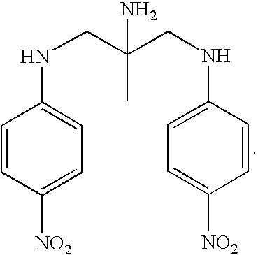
N(CC(CNC1=CC=C([NO2])C=C1)(N)C)C1=CC=C([NO2])C=C1
